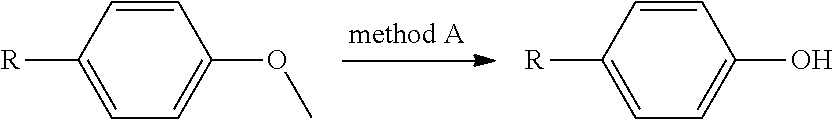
C1=CC([R])=CC=C1OC.C1=CC([R])=CC=C1O
